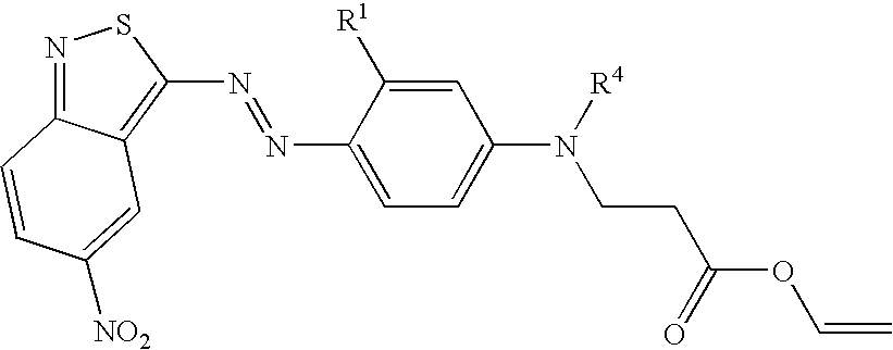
N(=NC1=CC=C(N([R4])CCC(OC=C)=O)C=C1[R1])C1=C2C(=NS1)C=CC([NO2])=C2
